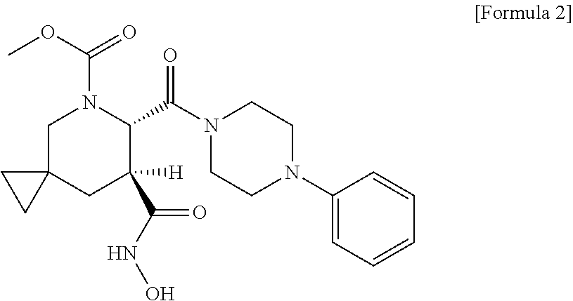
C1C2(CC(C(NO)=O)([H])C(C(N3CCN(C4=CC=CC=C4)CC3)=O)N1C(OC)=O)CC2
